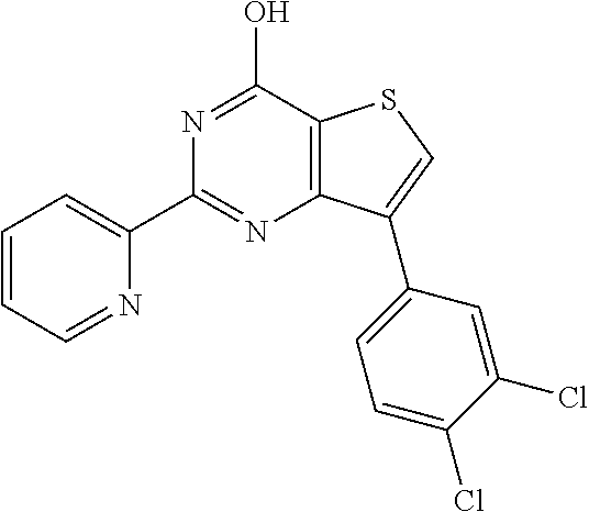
N1=C(C2=CC=CC=N2)N=C(O)C2=C1C(C1=CC=C(Cl)C(Cl)=C1)=CS2
